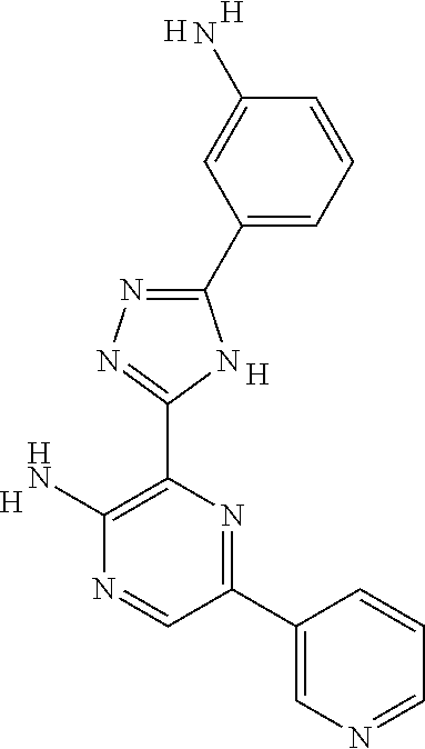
[H].N1=CC(C2=CN=CC=C2)=NC(C2=NN=C(C3=CC=CC(N)=C3)N2)=C1N.[H].[H].[H]
